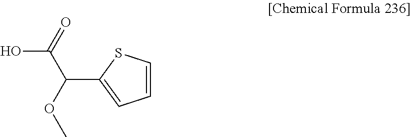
OC(C(C1=CC=CS1)OC)=O
